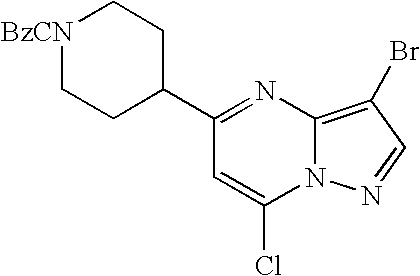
C1(C2=NC3=C(Br)C=NN3C(Cl)=C2)CC[BzCN]CC1
